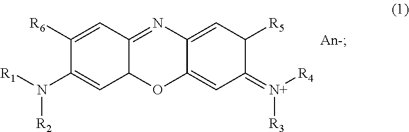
C1([R6])=CC2=NC3=CC([R5])C(=[N+]([R4])[R3])C=C3OC2C=C1N([R1])[R2]
